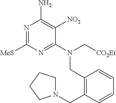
N1=C([MeS])N=C(N(C[CO2Et])CC2=C(CN3CCCC3)C=CC=C2)C([NO2])=C1N
